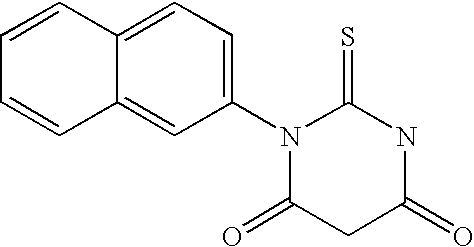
S=C1NC(=O)CC(=O)N1C1=CC=C2C(=C1)C=CC=C2
